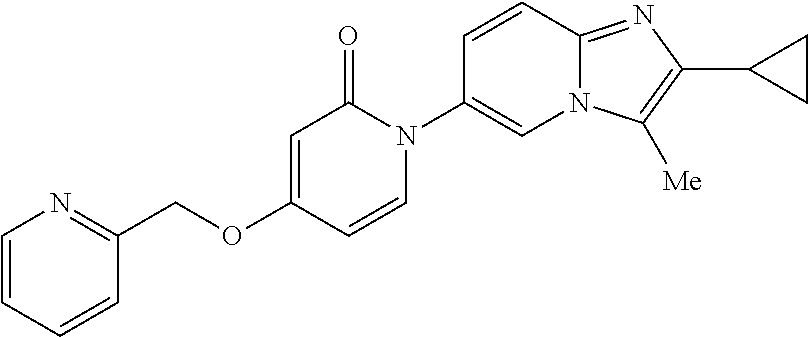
C(OC1=CC(=O)N(C2=CN3C(=NC(C4CC4)=C3[Me])C=C2)C=C1)C1=NC=CC=C1
